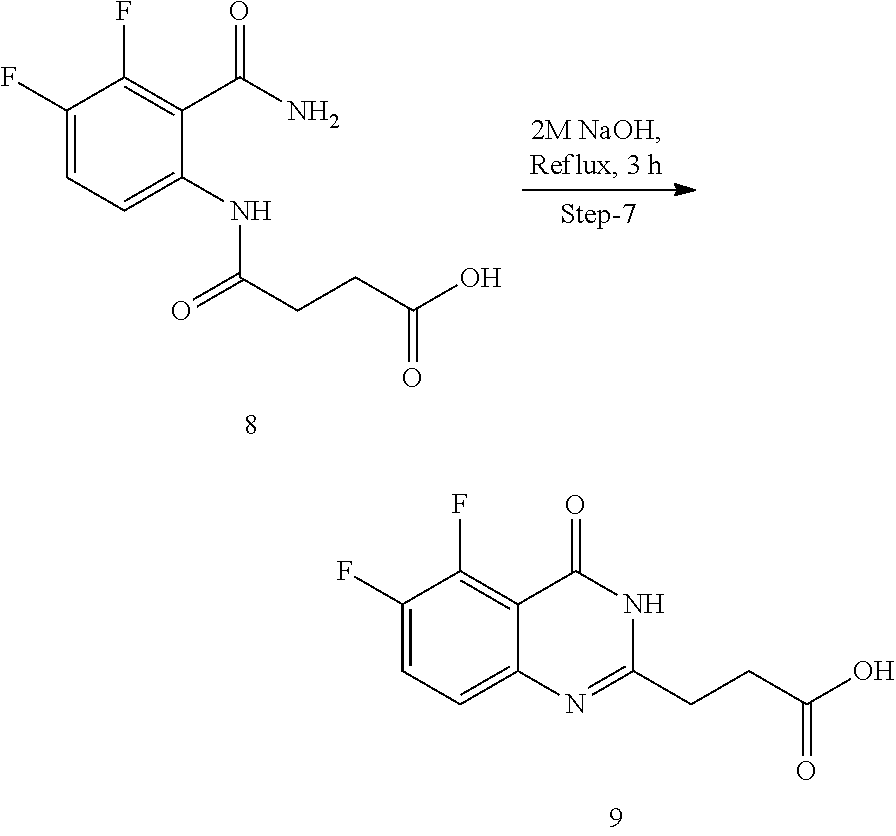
C1(F)=CC=C(NC(CCC(O)=O)=O)C(C(N)=O)=C1F.C1(F)=CC=C2C(=C1F)C(=O)NC(CCC(O)=O)=N2
